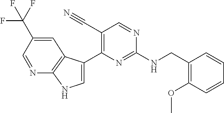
N(C1=NC(C2=CNC3=C2C=C(C(F)(F)F)C=N3)=C(C#N)C=N1)CC1=C(OC)C=CC=C1
